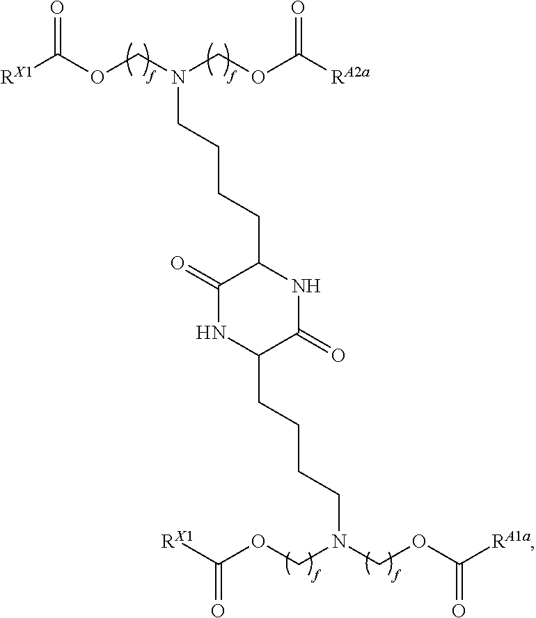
[RX1]C(OCN(COC([RA2a])=O)CCCCC1C(=O)NC(CCCCN(COC([RA1a])=O)COC([RX1])=O)C(=O)N1)=O
